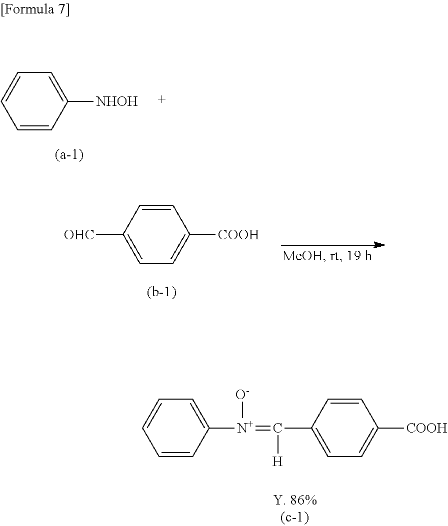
C1=CC([NHOH])=CC=C1.C1=CC([OHC])=CC=C1[COOH].C1=CC(C(=[N+]([O-])C2=CC=CC=C2)[H])=CC=C1[COOH]
